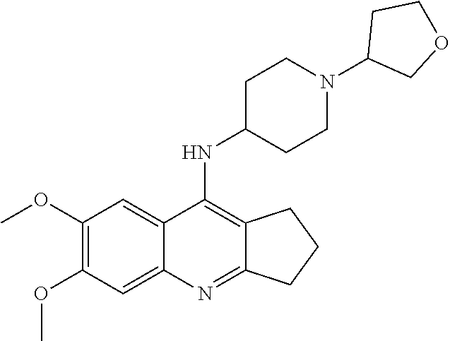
C1(OC)=C(OC)C=C2C(=C1)C(NC1CCN(C3COCC3)CC1)=C1C(=N2)CCC1
